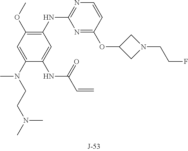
C1(NC2=NC=CC(OC3CN(CCF)C3)=N2)=C(OC)C=C(N(CCN(C)C)C)C(NC(C=C)=O)=C1
